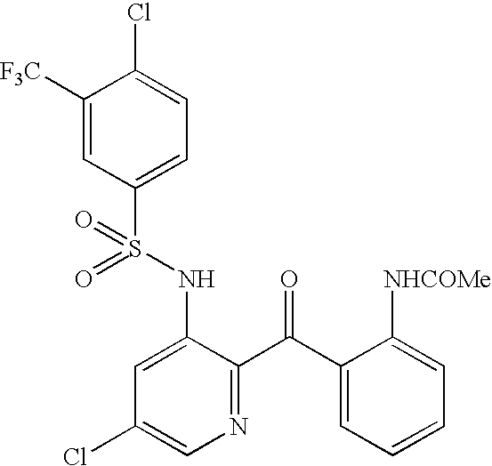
C1([F3C])=CC(S(NC2=CC(Cl)=CN=C2C(C2=CC=CC=C2[NHCOMe])=O)(=O)=O)=CC=C1Cl
